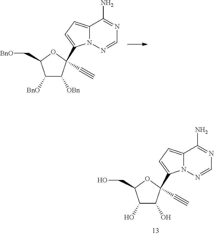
C1([BnO])C([OBn])C(C#C)(C2=CC=C3N2N=CN=C3N)OC1C[BnO].C1(O)C(O)C(C#C)(C2=CC=C3N2N=CN=C3N)OC1CO
